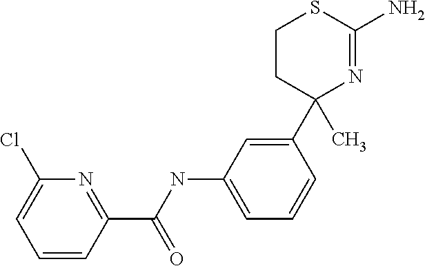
C(NC1=CC=CC(C2(C)N=C(N)SCC2)=C1)(C1=NC(Cl)=CC=C1)=O
